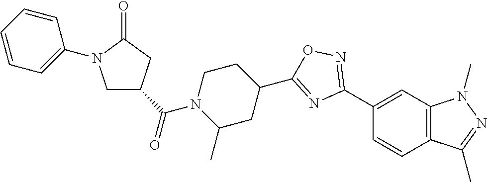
C1(C2=NOC(C3CCN(C(C4CN(C5=CC=CC=C5)C(=O)C4)=O)C(C)C3)=N2)=CC2=C(C=C1)C(C)=NN2C
